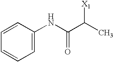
C1=CC(NC(C(C)[X1])=O)=CC=C1
